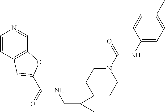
C1=CC2=C(C=N1)OC(C(NCC1C3(CCN(C(NC4=CC=C(C)C=C4)=O)CC3)C1)=O)=C2
